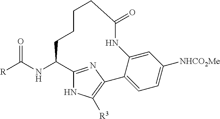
C12=NC(=C([R3])N1)C1=CC=C([NHCO2Me])C=C1NC(=O)CCCCC2NC([R])=O
